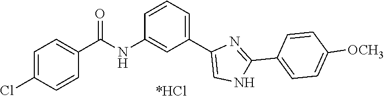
C1=C(Cl)C=CC(C(NC2=CC(C3=CNC(C4=CC=C([OCH3])C=C4)=N3)=CC=C2)=O)=C1.[*HCl]
